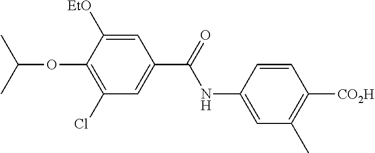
C1=C(NC(=O)C2=CC(Cl)=C(OC(C)C)C([EtO])=C2)C=CC([CO2H])=C1C
